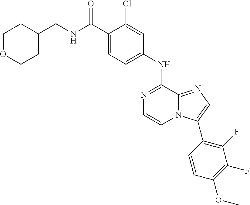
C1(NC2=NC=CN3C2=NC=C3C2=C(F)C(F)=C(OC)C=C2)=CC=C(C(NCC2CCOCC2)=O)C(Cl)=C1
